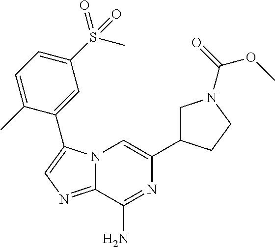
N12C(=NC=C1C1=CC(S(C)(=O)=O)=CC=C1C)C(N)=NC(C1CN(C(=O)OC)CC1)=C2
